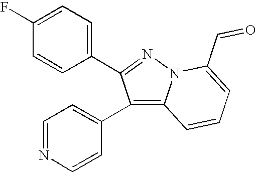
C1(F)=CC=C(C2=NN3C(=C2C2=CC=NC=C2)C=CC=C3C=O)C=C1
